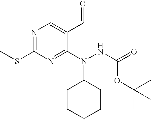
N1=C(SC)N=C(N(NC(=O)OC(C)(C)C)C2CCCCC2)C(C=O)=C1
